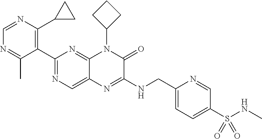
C1=NC(C2CC2)=C(C2=NC=C3C(=N2)N(C2CCC2)C(=O)C(NCC2=CC=C(S(NC)(=O)=O)C=N2)=N3)C(C)=N1
